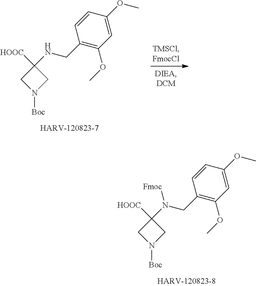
C1(NCC2=C(OC)C=C(OC)C=C2)([HOOC])CN([Boc])C1.C1(N(CC2=C(OC)C=C(OC)C=C2)[Fmoc])([HOOC])CN([Boc])C1
